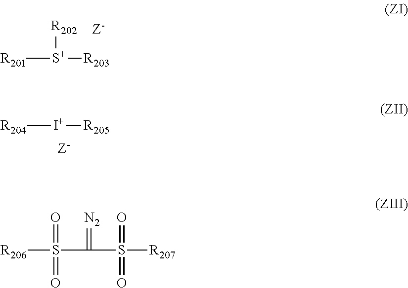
[R201][S+]([R202])[R203].[R204][I+][R205].S(C(S([R207])(=O)=O)=[N2])([R206])(=O)=O
